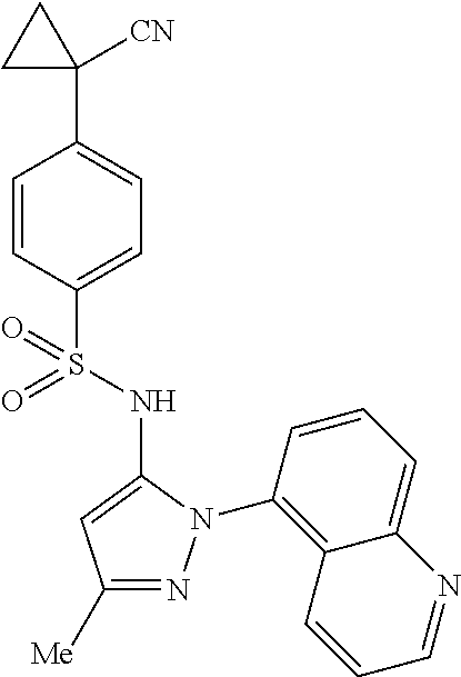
C1(C2([CN])CC2)=CC=C(S(=O)(=O)NC2=CC([Me])=NN2C2=C3C(=CC=C2)N=CC=C3)C=C1
